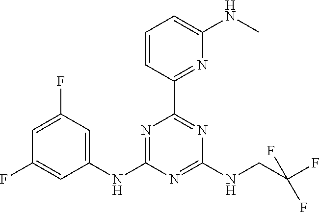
C1=CC(C2=NC(NCC(F)(F)F)=NC(NC3=CC(F)=CC(F)=C3)=N2)=NC(NC)=C1
